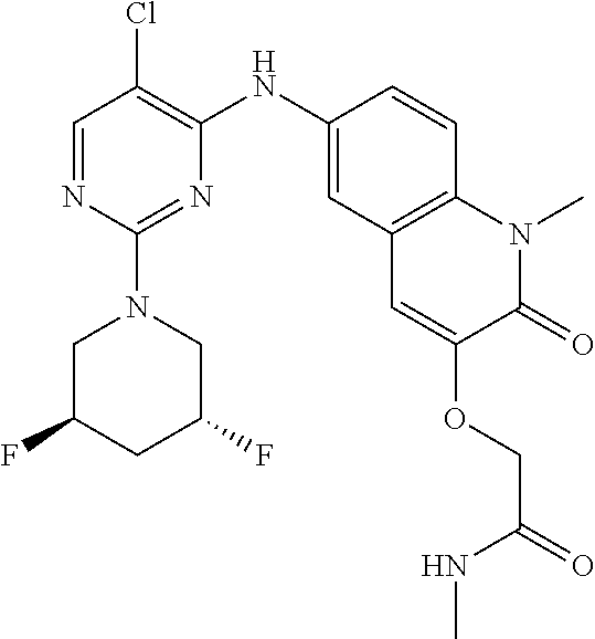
C1=NC(N2CC(F)CC(F)C2)=NC(NC2=CC3=C(C=C2)N(C)C(=O)C(OCC(NC)=O)=C3)=C1Cl
